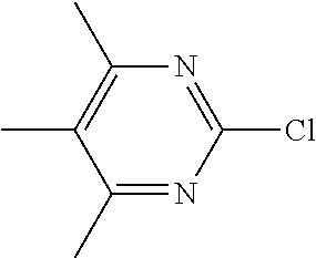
C1(C)=NC(Cl)=NC(C)=C1C
